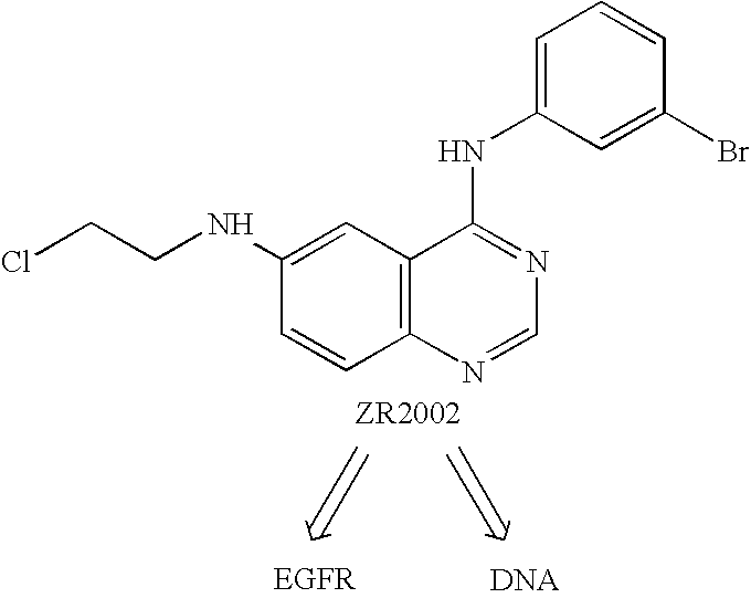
ClCCNC1=CC2=C(C=C1)N=CN=C2NC1=CC=CC(Br)=C1
